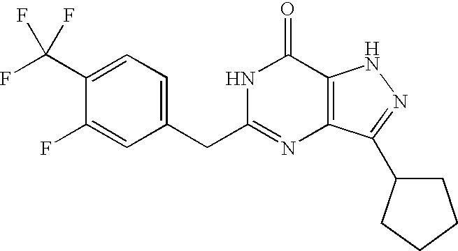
C1=C(CC2=NC3=C(C(=O)N2)NN=C3C2CCCC2)C=C(F)C(C(F)(F)F)=C1
